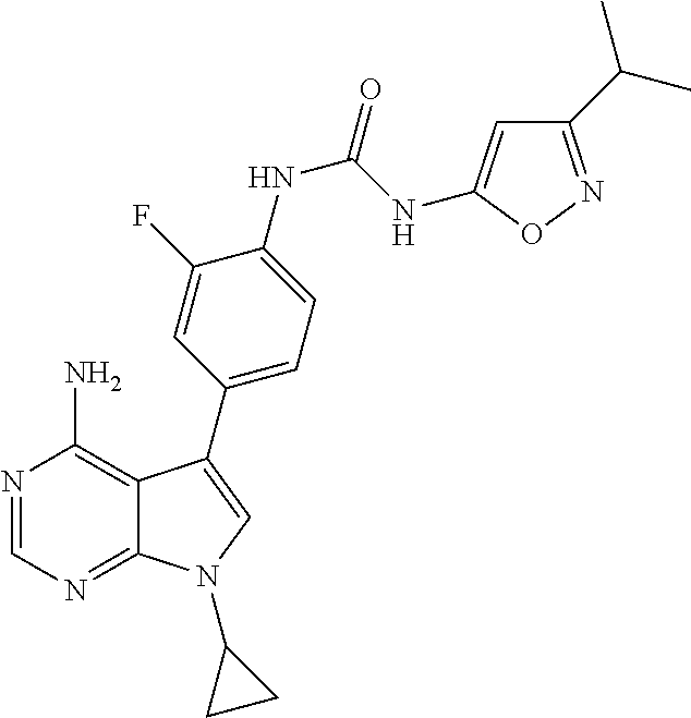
N1=CN=C2C(=C1N)C(C1=CC=C(NC(NC3=CC(C(C)C)=NO3)=O)C(F)=C1)=CN2C1CC1
